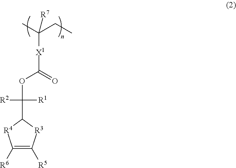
C1([R6])=C([R5])[R3]C(C([R1])([R2])OC(=O)[X1]C(C)(CC)[R7])[R4]1
